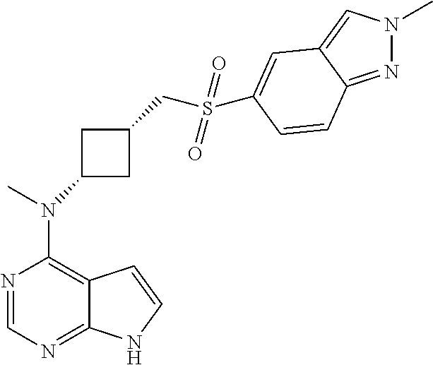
N1=CN=C2C(=C1N(C)C1CC(CS(=O)(=O)C3=CC4=CN(C)N=C4C=C3)C1)C=CN2
